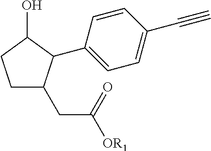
C1CC(O)C(C2=CC=C(C#C)C=C2)C1CC([OR1])=O
